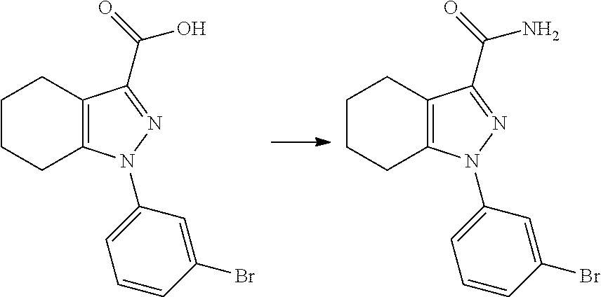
C1CCC2=C(C1)C(C(=O)O)=NN2C1=CC=CC(Br)=C1.C1CCC2=C(C1)C(C(=O)N)=NN2C1=CC=CC(Br)=C1
